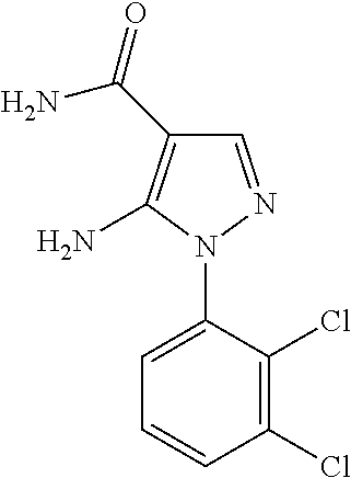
C1=NN(C2=CC=CC(Cl)=C2Cl)C(N)=C1C(=O)N
